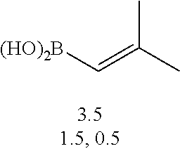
CC(=C[(HO)2B])C
